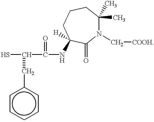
c1ccccc1CC(S)C(NC1([H])C(=O)N(C[COOH])C(C)(C)CCC1)=O
